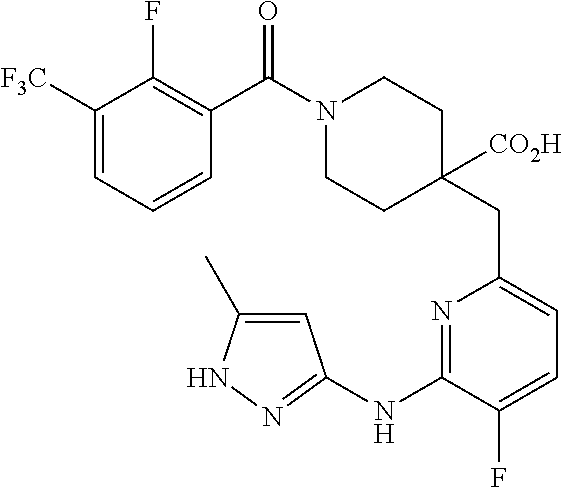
C1([F3C])=CC=CC(C(N2CCC(CC3=CC=C(F)C(NC4=NNC(C)=C4)=N3)([CO2H])CC2)=O)=C1F
